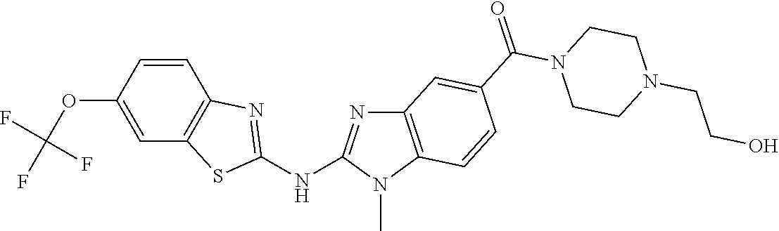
C1(OC(F)(F)F)=CC2=C(C=C1)N=C(NC1=NC3=C(N1C)C=CC(C(=O)N1CCN(CCO)CC1)=C3)S2
